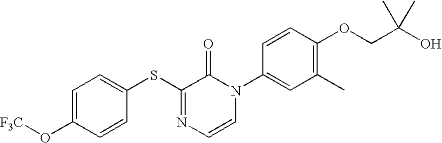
C1=C(O[F3C])C=CC(SC2=NC=CN(C3=CC(C)=C(OCC(C)(C)O)C=C3)C2=O)=C1
